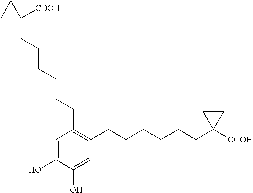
C1(O)=CC(CCCCCCC2([COOH])CC2)=C(CCCCCCC2([COOH])CC2)C=C1O
